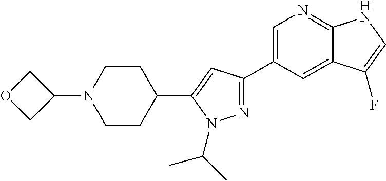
N1=C(C2=CN=C3C(=C2)C(F)=CN3)C=C(C2CCN(C3COC3)CC2)N1C(C)C
